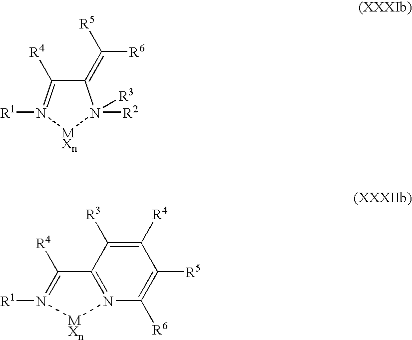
C1(=C([R5])[R6])C([R4])=N([R1])[MXn]N1([R2])[R3].C1([R4])=C([R3])C2=N(C([R6])=C1[R5])[MXn]N([R1])=C2[R4]
